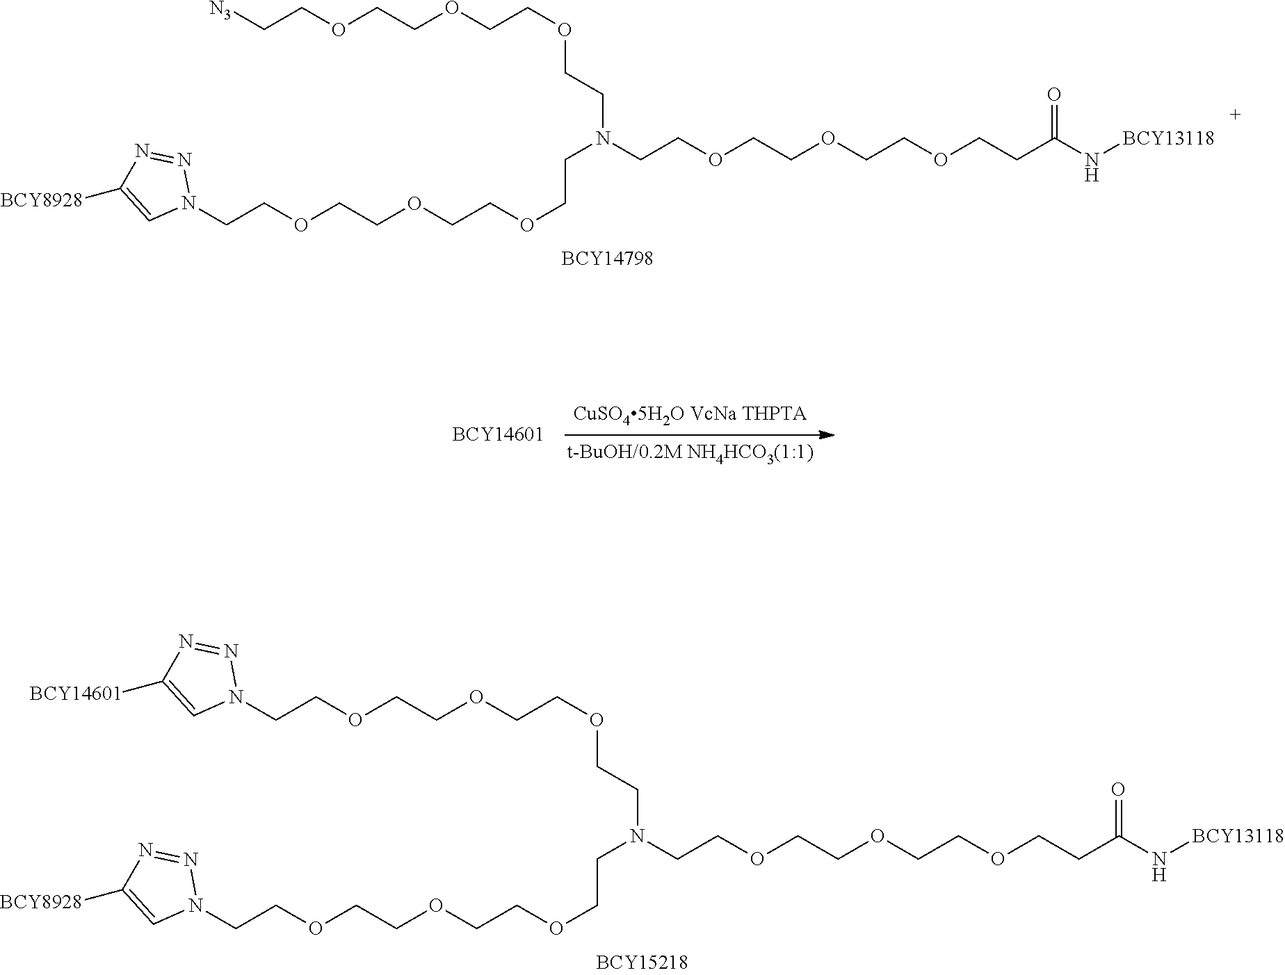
C(COCCOCCOCCN(CCOCCOCCOCCC(N[BCY13118])=O)CCOCCOCCOCCN1N=NC([BCY8928])=C1)[N3].C(COCCOCCOCCN(CCOCCOCCOCCC(N[BCY13118])=O)CCOCCOCCOCCN1N=NC([BCY8928])=C1)N1N=NC([BCY14601])=C1
